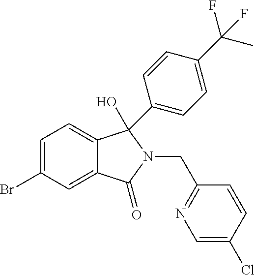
C1=C(Br)C=C2C(=C1)C(C1=CC=C(C(C)(F)F)C=C1)(O)N(CC1=NC=C(Cl)C=C1)C2=O
